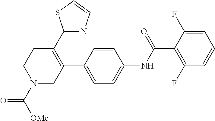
C1=CC(C2=C(C3=NC=CS3)CCN(C([OMe])=O)C2)=CC=C1NC(C1=C(F)C=CC=C1F)=O
